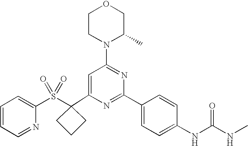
C1(C2(S(C3=CC=CC=N3)(=O)=O)CCC2)=CC(N2C(C)COCC2)=NC(C2=CC=C(NC(=O)NC)C=C2)=N1
